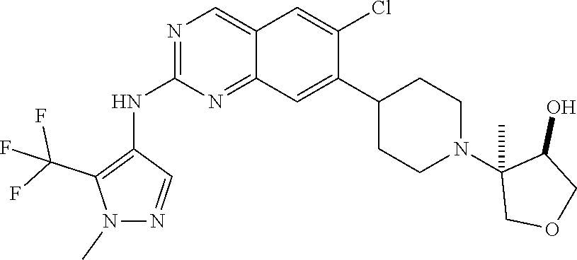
N1(C)N=CC(NC2=NC=C3C=C(Cl)C(C4CCN(C5(C)COCC5O)CC4)=CC3=N2)=C1C(F)(F)F
